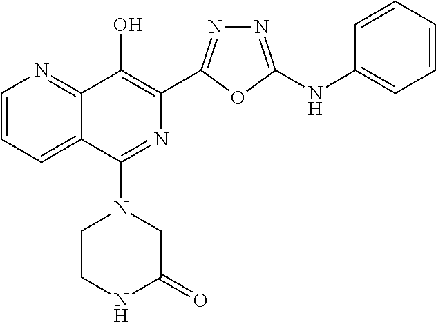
C1=CC=C2C(=N1)C(O)=C(C1=NN=C(NC3=CC=CC=C3)O1)N=C2N1CCNC(=O)C1
